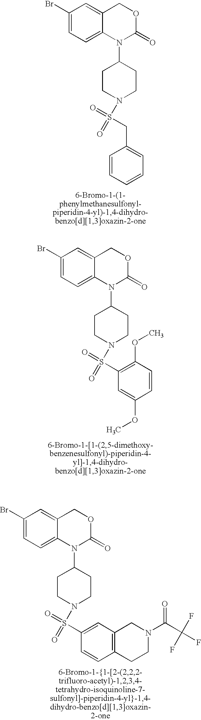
C1(Br)=CC=C2C(=C1)COC(=O)N2C1CCN(S(CC2=CC=CC=C2)(=O)=O)CC1.C1(Br)=CC=C2C(=C1)COC(=O)N2C1CCN(S(C2=C(OC)C=CC(OC)=C2)(=O)=O)CC1.C1(Br)=CC=C2C(=C1)COC(=O)N2C1CCN(S(C2=CC3=C(C=C2)CCN(C(C(F)(F)F)=O)C3)(=O)=O)CC1
